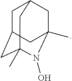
C1C2CC3(C)N(O)C(C)(CC1C3)C2
